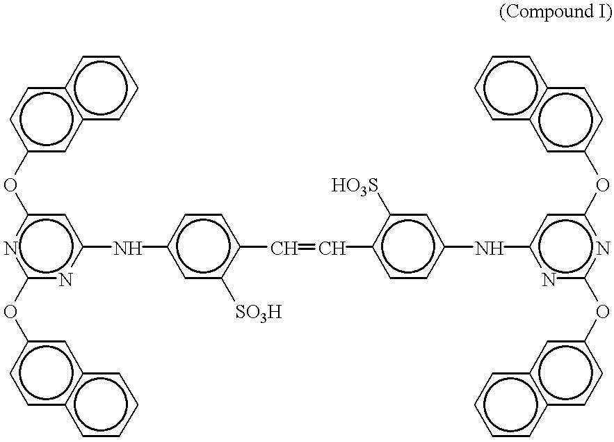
c12ccccc1ccc(Oc1nc(Oc3ccc4c(c3)cccc4)nc(Nc3cc([SO3H])c(C=Cc4ccc(Nc5nc(Oc6cc7c(cc6)cccc7)nc(Oc6ccc7c(c6)cccc7)c5)cc4[HO3S])cc3)c1)c2
